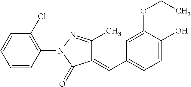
C1=CC(N2C(=O)C(=CC3=CC=C(O)C(OCC)=C3)C(C)=N2)=C(Cl)C=C1
